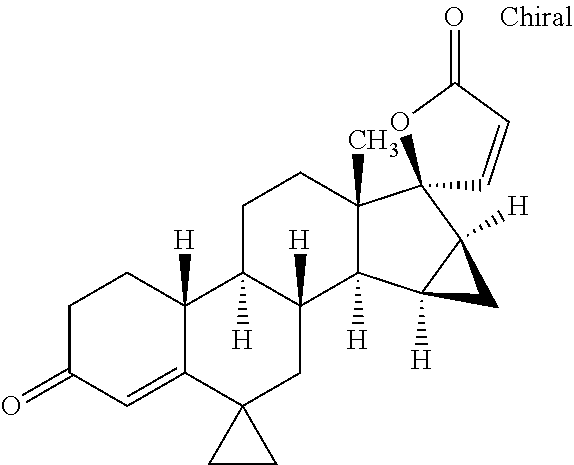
C1C(=O)C=C2C([H])(C1)C1([H])C([H])(CC23CC3)C2([H])C(C)(CC1)C1(C3([H])C2([H])C3)C=CC(=O)O1
